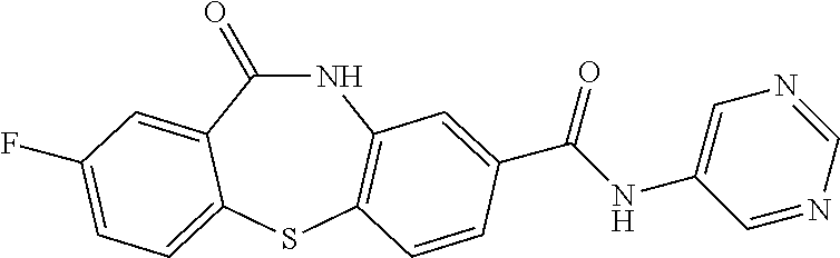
C1(=O)NC2=C(SC3=CC=C(F)C=C13)C=CC(C(NC1=CN=CN=C1)=O)=C2
